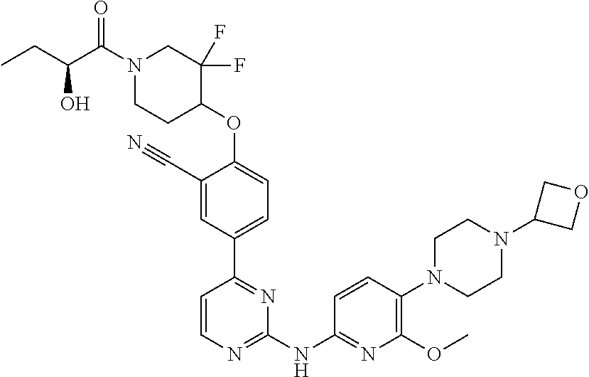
N1(C(=O)C(CC)O)CCC(OC2=CC=C(C3=NC(NC4=NC(OC)=C(N5CCN(C6COC6)CC5)C=C4)=NC=C3)C=C2C#N)C(F)(F)C1
